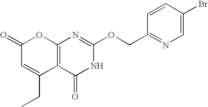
C12=C(C(=O)NC(OCC3=NC=C(Br)C=C3)=N1)C(CC)=CC(=O)O2
